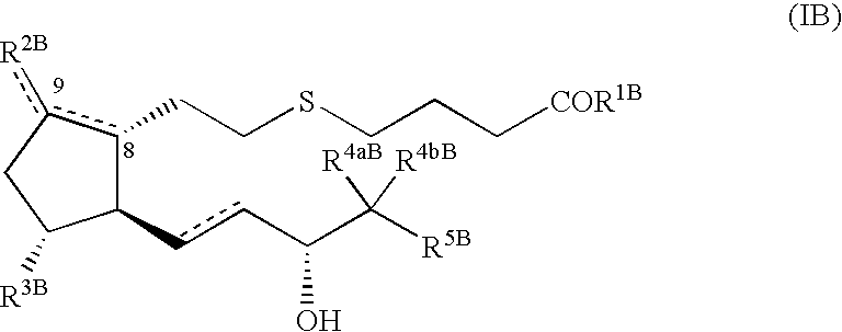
C1(ccC(C([R5B])([R4aB])[R4bB])O)c(CCSCCC[COR1B])c([R2B])CC1[R3B]
